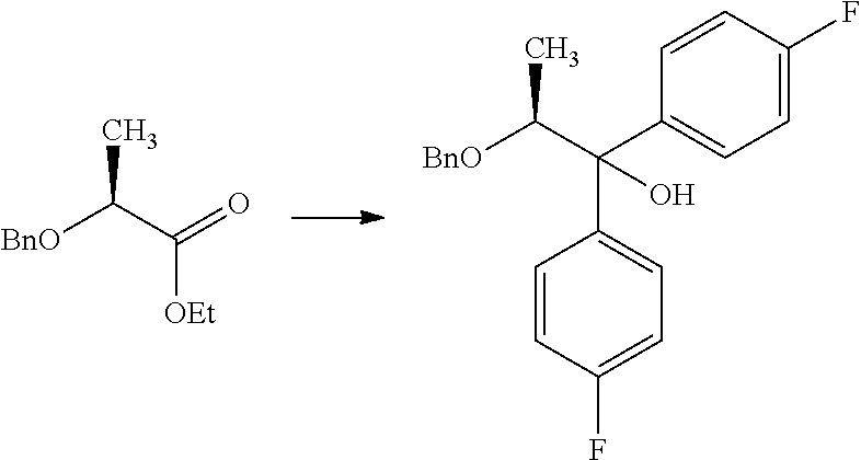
[BnO]C(C(=O)[OEt])C.C1=CC(F)=CC=C1C(C1=CC=C(F)C=C1)(C([BnO])C)O
